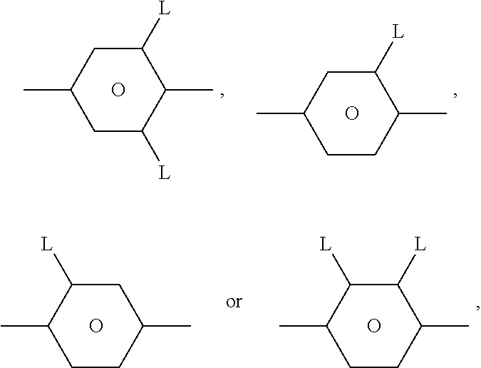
C1(C)C([L])CC(C)CC1[L].O.C1(C)CCC(C)CC1[L].O.C1(C)CCC(C)C([L])C1.O.C1(C)CCC(C)C([L])C1[L].O
